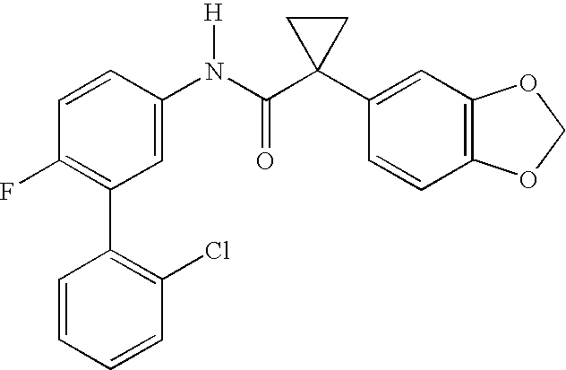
C1(N(C(C2(C3=CC4=C(C=C3)OCO4)CC2)=O)[H])=CC(C2=C(Cl)C=CC=C2)=C(F)C=C1
